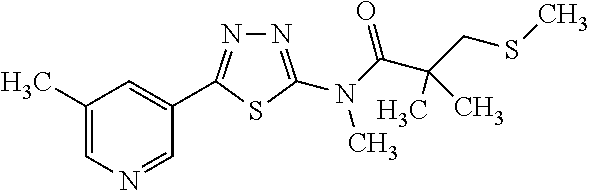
N1=C(N(C(C(CSC)(C)C)=O)C)SC(C2=CC(C)=CN=C2)=N1
